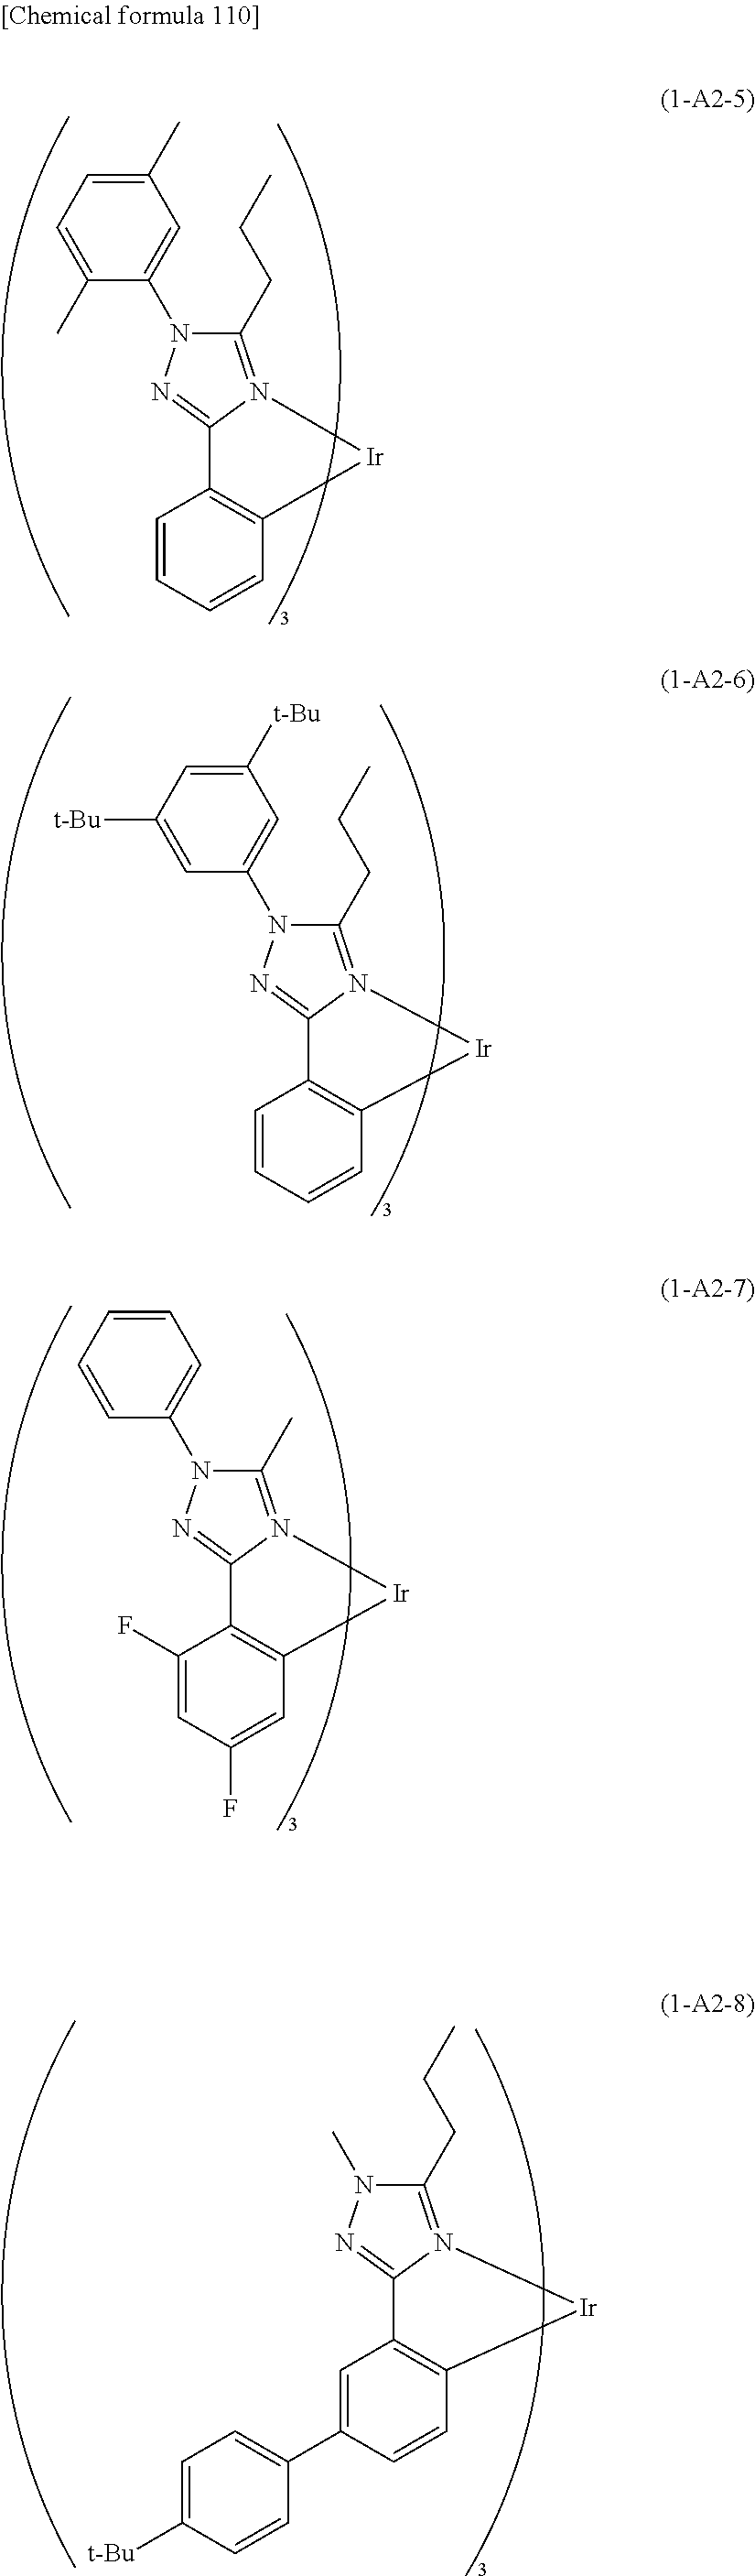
C1(CCC)=N2C(=NN1C1=CC(C)=CC=C1C)C1=C([Ir]2)C=CC=C1.C1(CCC)=N2C(=NN1C1=CC([t-Bu])=CC([t-Bu])=C1)C1=C([Ir]2)C=CC=C1.C1(C)=N2C(=NN1C1=CC=CC=C1)C1=C([Ir]2)C=C(F)C=C1F.C1(CCC)=N2C(=NN1C)C1=C([Ir]2)C=CC(C2=CC=C([t-Bu])C=C2)=C1
